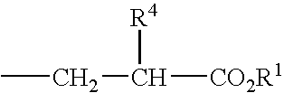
CCC([R4])[CO2R1]
